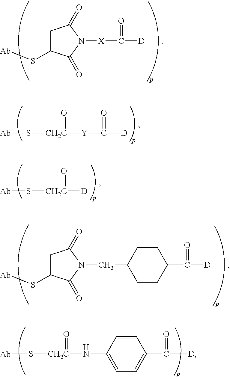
C1C(S[Ab])C(=O)N([X]C(=O)[D])C1=O.[Ab]S[CH2C](=O)[Y]C(=O)[D].[Ab]S[CH2C](=O)[D].C1C(S[Ab])C(=O)N(CC2CCC(C(=O)[D])CC2)C1=O.[Ab]S[CH2C](=O)NC1=CC=C(C(=O)[D])C=C1
